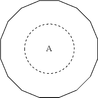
c1ccccccccccccccc1.[A]
